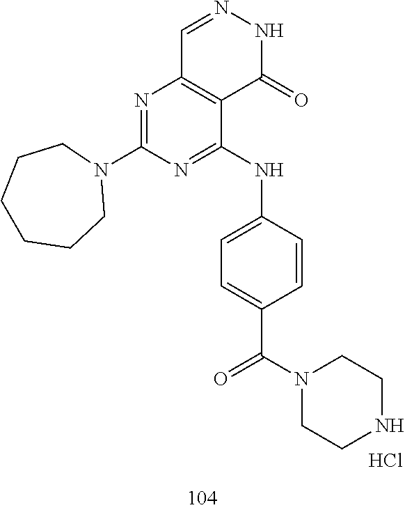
C1=NNC(=O)C2=C1N=C(N1CCCCCC1)N=C2NC1=CC=C(C(N2CCNCC2)=O)C=C1.Cl
